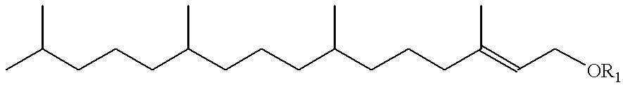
CC(CCCC(CCCC(CCCC(=CC[OR1])C)C)C)C
